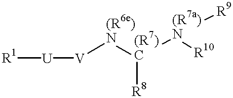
[R1][U][V][(R6e)N][(R7)C]([(R7a)N]([R9])[R10])[R8]
